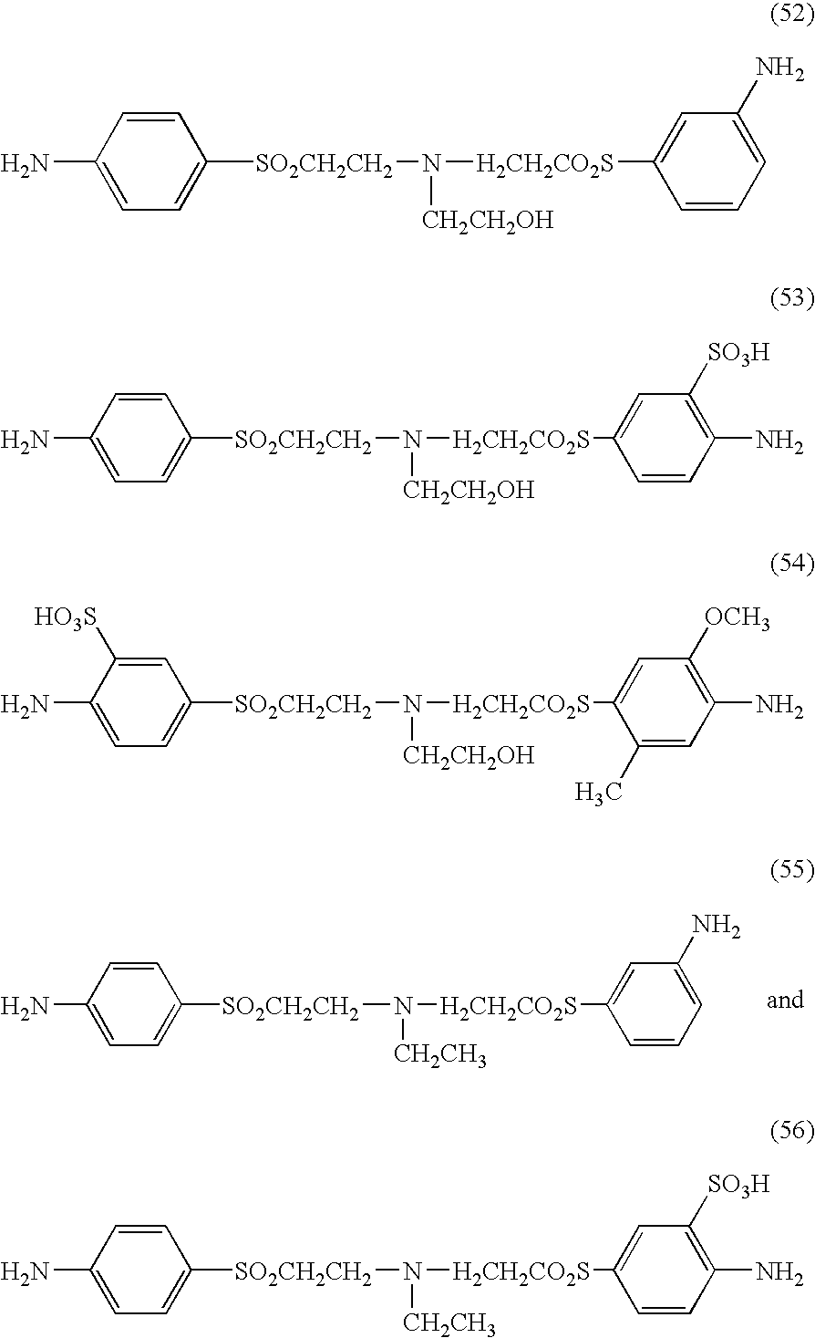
C1=CC(N)=CC=C1[SO2CH2CH2]N([H2CH2CO2S]C1=CC(N)=CC=C1)[CH2CH3].C1=CC(N)=CC=C1[SO2CH2CH2]N([H2CH2CO2S]C1=CC(N)=CC=C1)[CH2CH2OH].C1=CC(N)=CC=C1[SO2CH2CH2]N([H2CH2CO2S]C1=CC([SO3H])=C(N)C=C1)[CH2CH2OH].C1=C([HO3S])C(N)=CC=C1[SO2CH2CH2]N([H2CH2CO2S]C1=CC([OCH3])=C(N)C=C1C)[CH2CH2OH].C1=CC(N)=CC=C1[SO2CH2CH2]N([H2CH2CO2S]C1=CC([SO3H])=C(N)C=C1)[CH2CH3]
